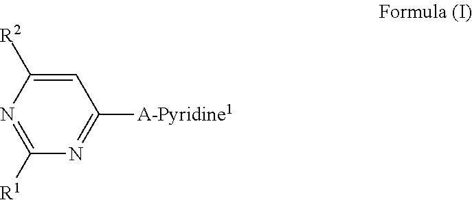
C1=C([R2])N=C([R1])N=C1[A-Pyridine1]
